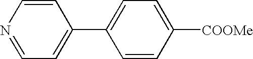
C1=CN=CC=C1C1=CC=C([COOMe])C=C1
